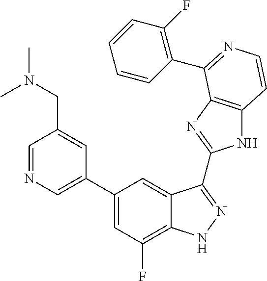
C1(C2=CN=CC(CN(C)C)=C2)=CC(F)=C2C(=C1)C(C1=NC3=C(N1)C=CN=C3C1=C(F)C=CC=C1)=NN2
